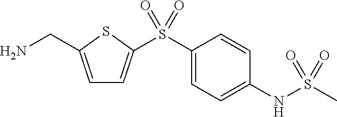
C1=C(CN)SC(S(C2=CC=C(NS(C)(=O)=O)C=C2)(=O)=O)=C1
